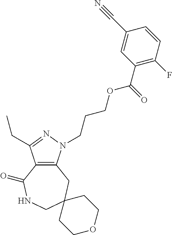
C12=C(N(CCCOC(C3=C(F)C=CC(C#N)=C3)=O)N=C1CC)CC1(CNC2=O)CCOCC1
